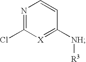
N1=C(Cl)[X]=C([NH][R3])C=C1
